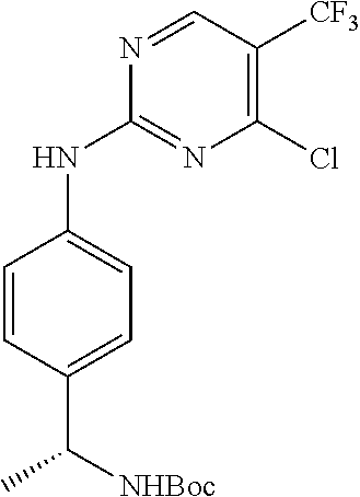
N(C1=CC=C(C(C)[NHBoc])C=C1)C1=NC(Cl)=C([CF3])C=N1
